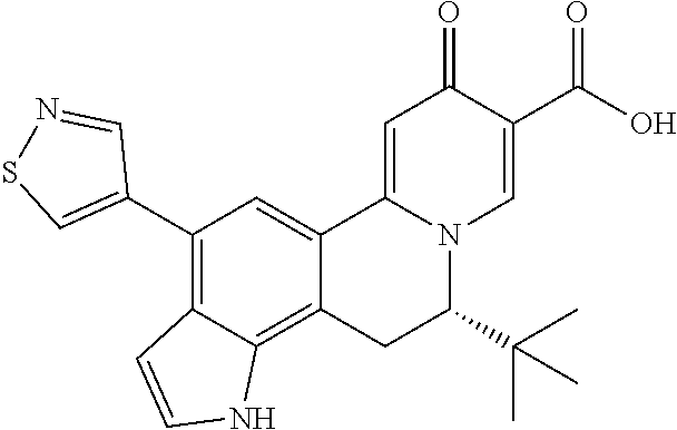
C12=CC(C3=CSN=C3)=C3C(=C1CC(C(C)(C)C)N1C2=CC(=O)C(C(O)=O)=C1)NC=C3
